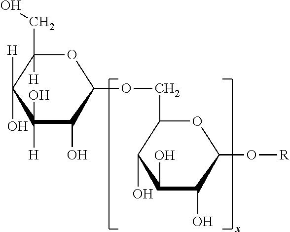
C1(O)([H])C(O)C(OCC2OC(O[R])C(O)C(O)C2O)OC(CO)([H])C1([H])O
